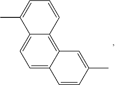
C1=C2C(=C3C(=C1)C(C)=CC=C3)C=C(C)C=C2
